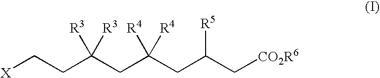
[X]CCC(CC(CC(C[CO2R6])[R5])([R4])[R4])([R3])[R3]
